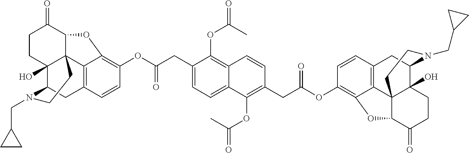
C1(CC(OC2=C3C4=C(C=C2)CC2C5(O)C4(C(C(=O)CC5)O3)CCN2CC2CC2)=O)=CC=C2C(=C1OC(=O)C)C=CC(CC(OC1=C3C4=C(C=C1)CC1C5(O)C4(C(C(=O)CC5)O3)CCN1CC1CC1)=O)=C2OC(=O)C
